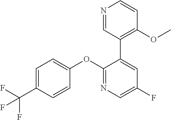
C1=C(C(F)(F)F)C=CC(OC2=NC=C(F)C=C2C2=C(OC)C=CN=C2)=C1
